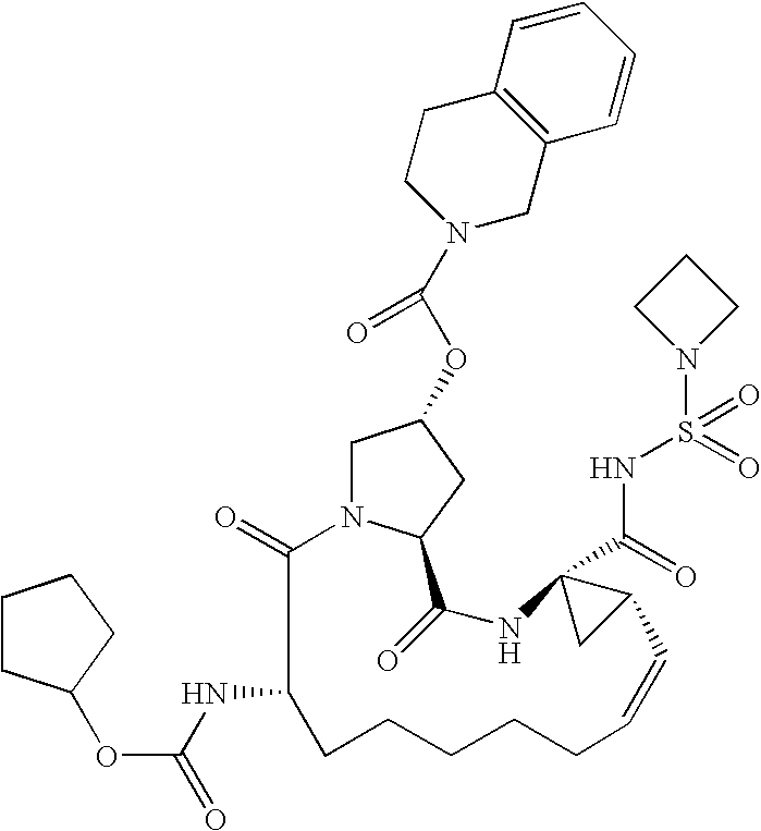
C1=CC2=C(C=C1)CN(C(OC1CN3C(=O)C(NC(=O)OC4CCCC4)CCCCCC=CC4C(C(=O)NS(=O)(N5CCC5)=O)(NC(=O)C3C1)C4)=O)CC2
